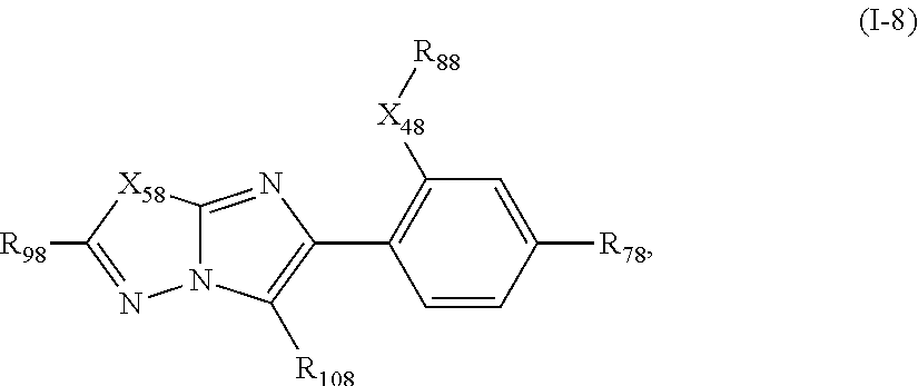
C1=CC([R78])=CC([X48][R88])=C1C1=C([R108])N2C(=N1)[X58]C([R98])=N2
